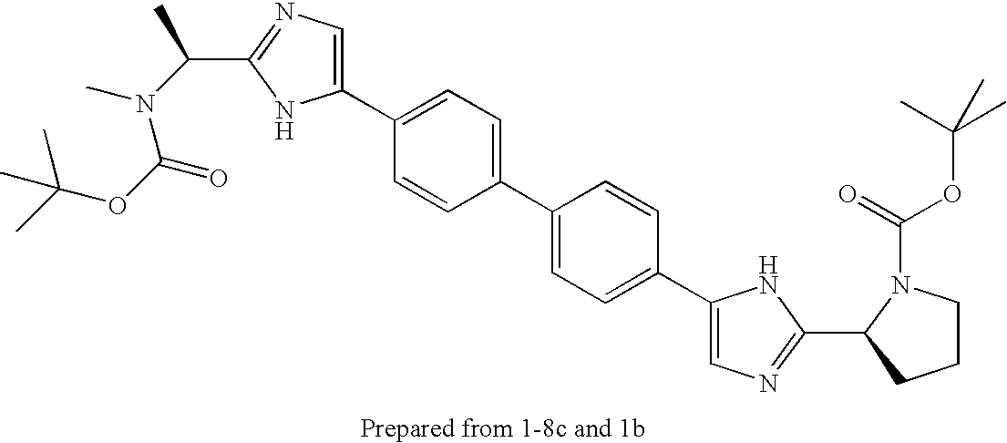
C1(C2=CC=C(C3=CC=C(C4=CN=C(C(C)N(C)C(OC(C)(C)C)=O)N4)C=C3)C=C2)=CN=C(C2N(C(=O)OC(C)(C)C)CCC2)N1
